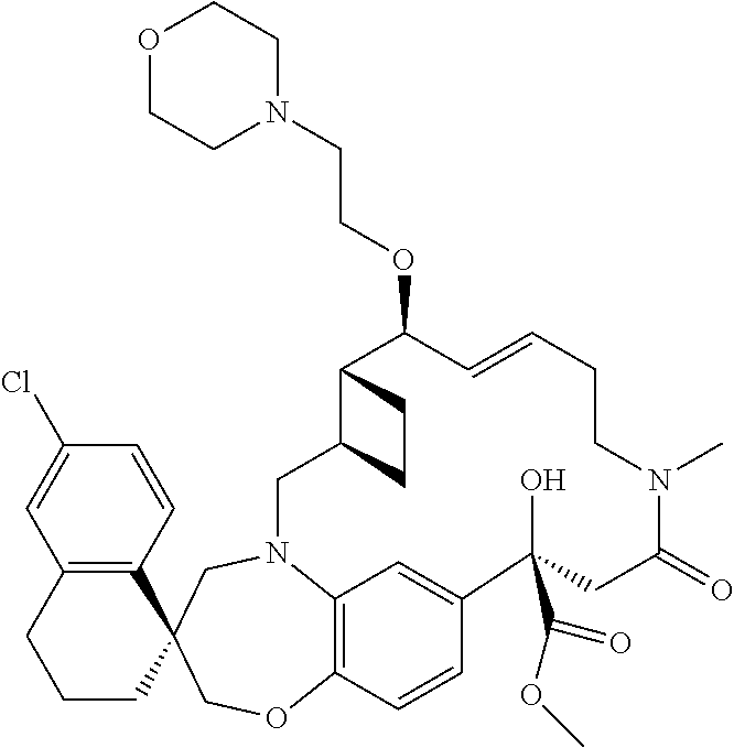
C12=C(CCCC13COC1=C4C=C(C=C1)C(O)(C(=O)OC)CC(=O)N(C)CCC=CC(OCCN1CCOCC1)C1C(CN4C3)CC1)C=C(Cl)C=C2
